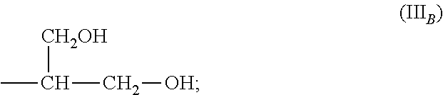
CC(C[OH])[CH2OH]
